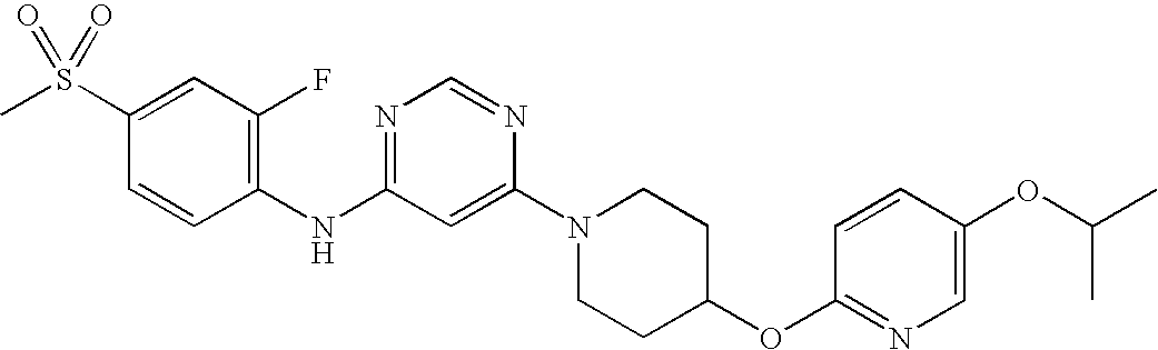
C1(S(C)(=O)=O)=CC(F)=C(NC2=NC=NC(N3CCC(OC4=NC=C(OC(C)C)C=C4)CC3)=C2)C=C1
